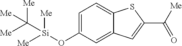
C1=C(O[Si]([Me])([Me])C([Me])([Me])[Me])C=C2C(=C1)SC(C(=O)[Me])=C2
